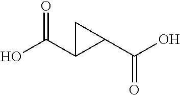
C1C(C(O)=O)C1C(O)=O
